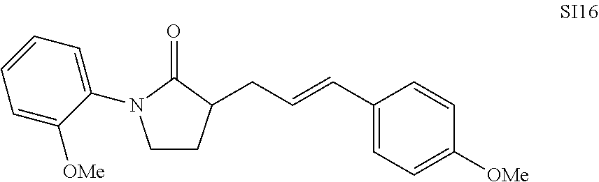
C1=CC=C(N2CCC(CC=CC3=CC=C([OMe])C=C3)C2=O)C([OMe])=C1
